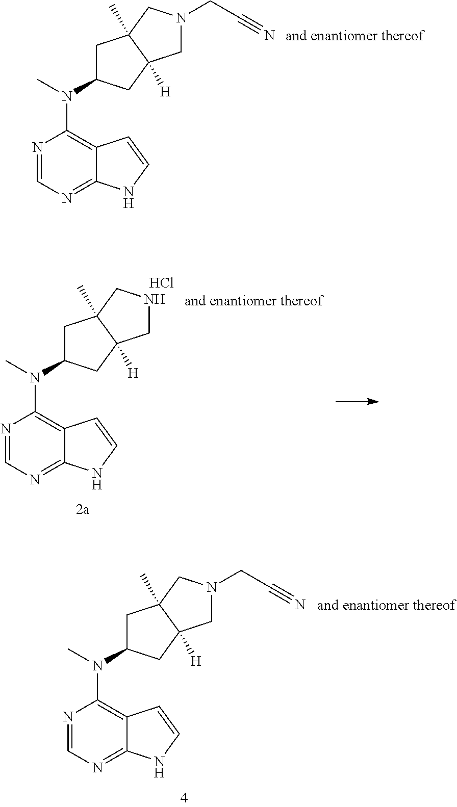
N1=CN=C2C(=C1N(C1CC3(C)C([H])(C1)CN(CC#N)C3)C)C=CN2.N1=CN=C2C(=C1N(C1CC3(C)C([H])(C1)CNC3)C)C=CN2.Cl.N1=CN=C2C(=C1N(C1CC3(C)C([H])(C1)CN(CC#N)C3)C)C=CN2
